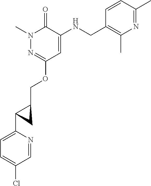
N1(C)N=C(OCC2CC2C2=CC=C(Cl)C=N2)C=C(NCC2=C(C)N=C(C)C=C2)C1=O
